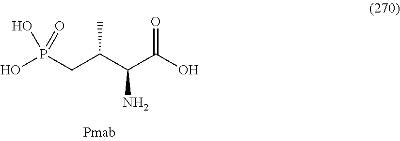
OP(CC(C(C(O)=O)N)C)(=O)O
